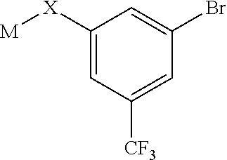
C1=C([X][M])C=C(Br)C=C1[CF3]
